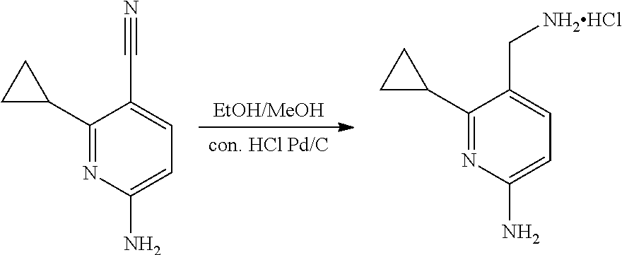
[con. HCl Pd/C].[EtOH/MeOH].NC1=CC=C(C#N)C(C2CC2)=N1.NC1=CC=C(C[NH2HCl])C(C2CC2)=N1
